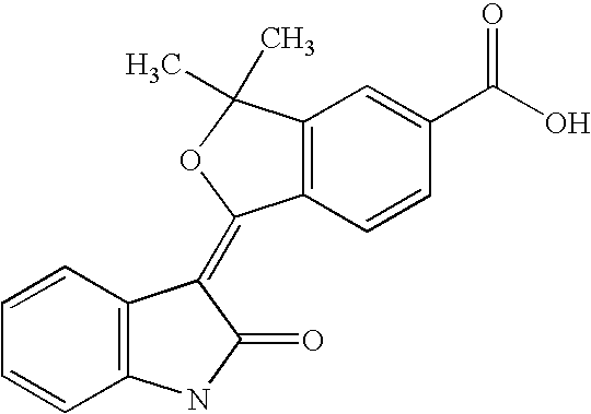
C1=CC=CC2=C1C(=C1C3=C(C=C(C(O)=O)C=C3)C(C)(C)O1)C(=O)N2
